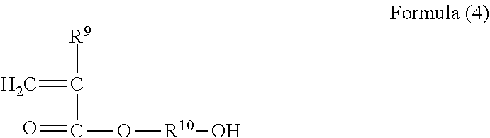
C=C([R9])C(=O)O[R10]O
